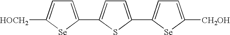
C1=C(C2=CC=C(C3=CC=C([CH2OH])[Se]3)S2)[Se]C([HOCH2])=C1
